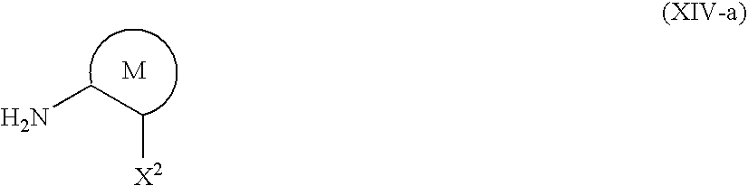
NCC[X2]
